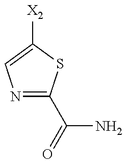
N1=C(C(N)=O)SC([X2])=C1
